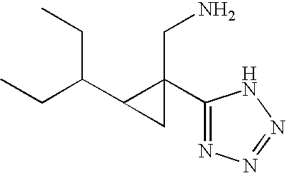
C1(C(CC)CC)C(C2=NN=NN2)(CN)C1
